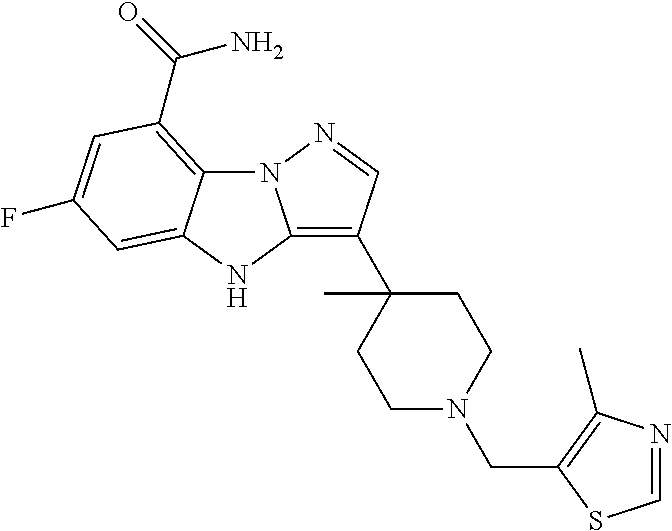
N12C3=C(C(=O)N)C=C(F)C=C3NC1=C(C1(C)CCN(CC3=C(C)N=CS3)CC1)C=N2
